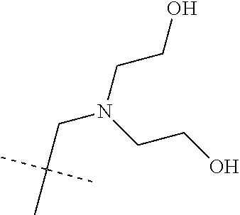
CC(CN(CCO)CCO)(C)C
